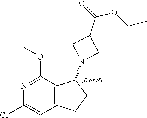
N1(C2C3=C(CC2)C=C(Cl)N=C3OC)CC(C(=O)OCC)C1
